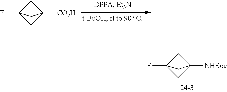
C1C2(F)CC1([NHBoc])C2.C1C2(F)CC1([CO2H])C2
